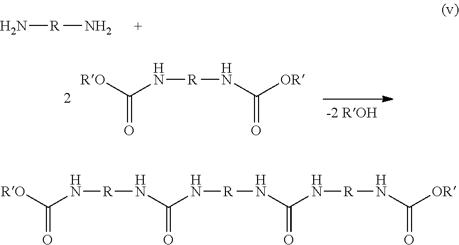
C(=O)(N[R]NC([RO])=O)N[R]NC(=O)N[R]NC(=O)[OR].N[R]N.C(=O)(N[R]NC([RO])=O)[OR]
